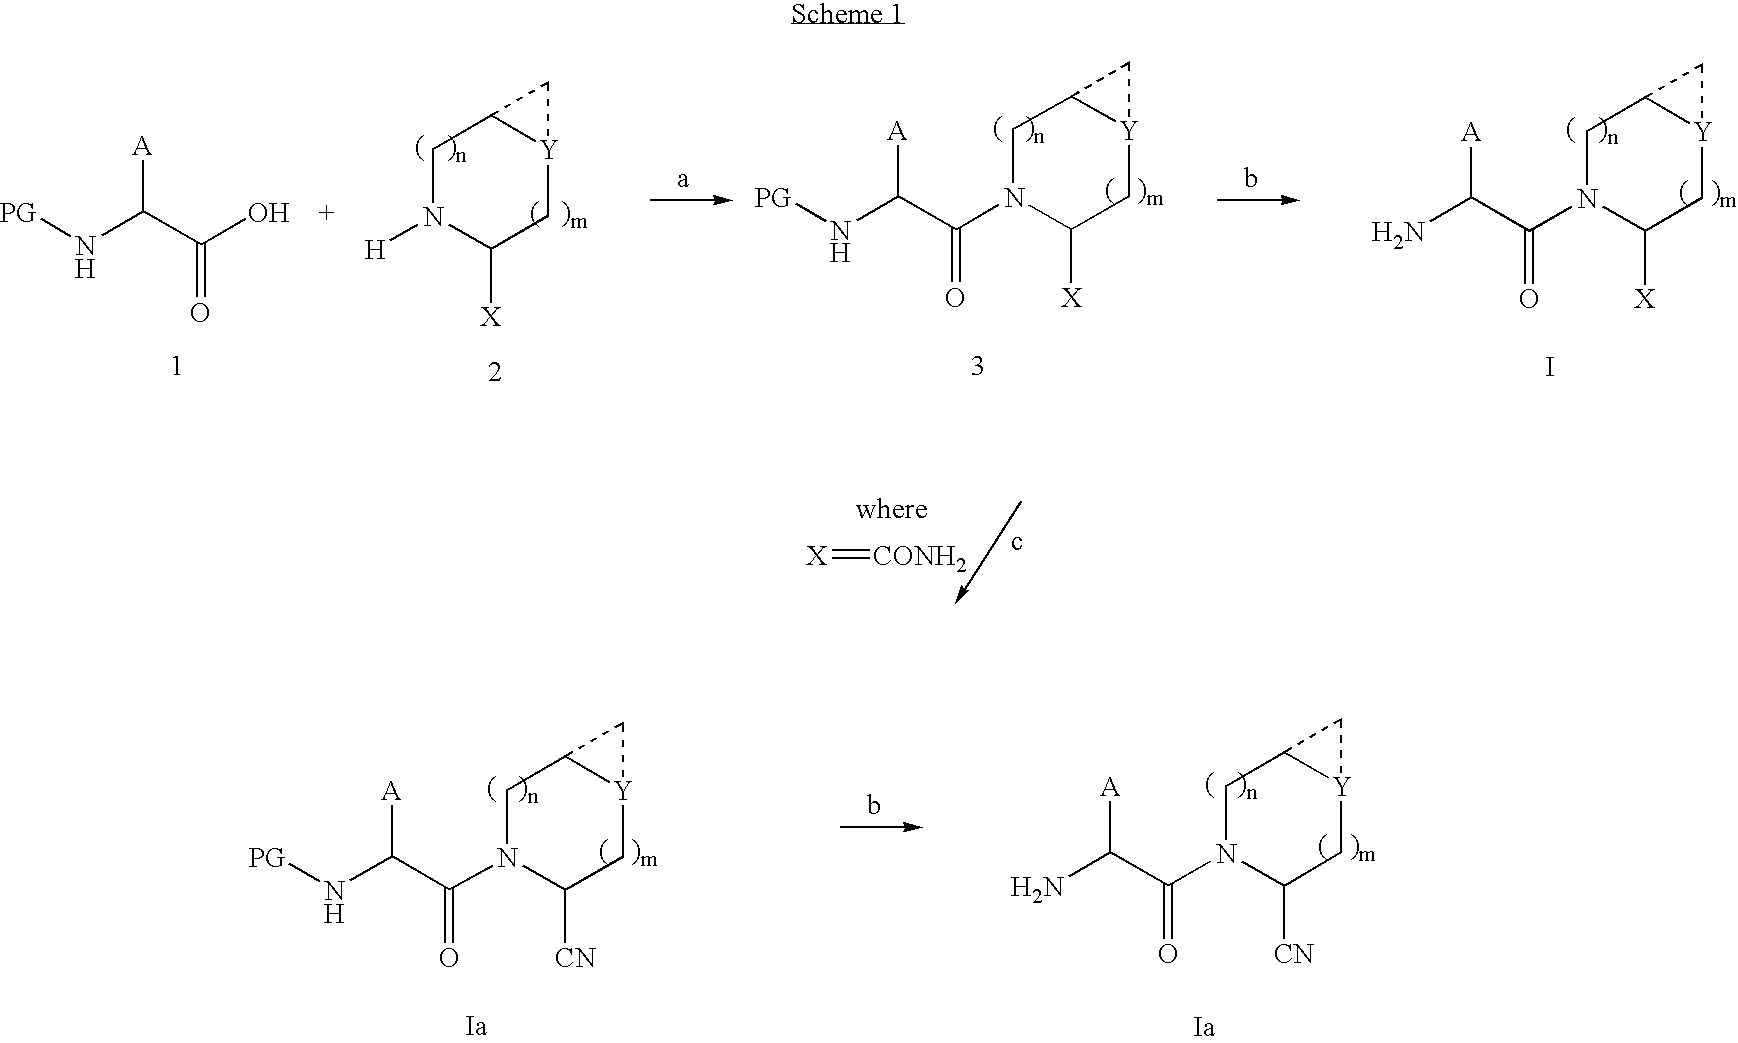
[PG]NC(C([OH    +])=O)[A].C1N([H])C([X])C[Y]2C1C2.C1N(C(C(N[PG])[A])=O)C([X])C[Y]2C1C2.C1N(C(C(N)[A])=O)C([X])C[Y]2C1C2.I.[CONH2]=[X].C1N(C(C(N[PG])[A])=O)C([CN])C[Y]2C1C2.C1N(C(C(N)[A])=O)C([CN])C[Y]2C1C2
